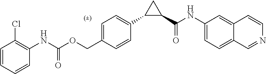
C1=CC=CC(NC(OCC2=CC=C(C3C(C(NC4=CC=C5C(=C4)C=CN=C5)=O)C3)C=C2)=O)=C1Cl
